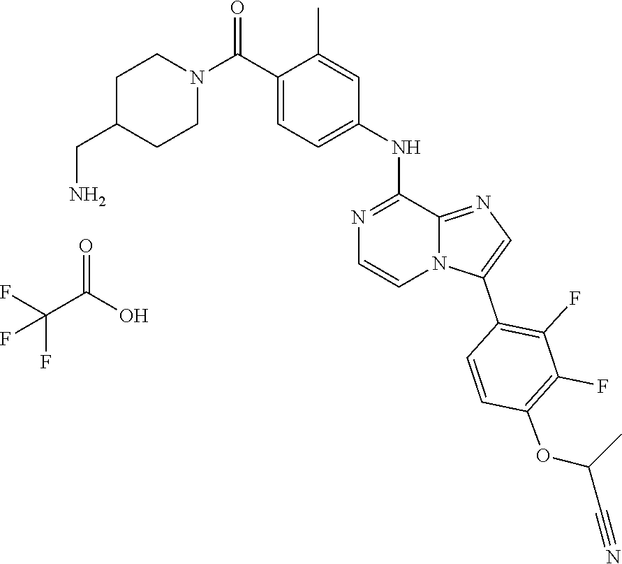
C(C(O)=O)(F)(F)F.C1C(CN)CCN(C(C2=CC=C(NC3=NC=CN4C3=NC=C4C3=C(F)C(F)=C(OC(C#N)C)C=C3)C=C2C)=O)C1
